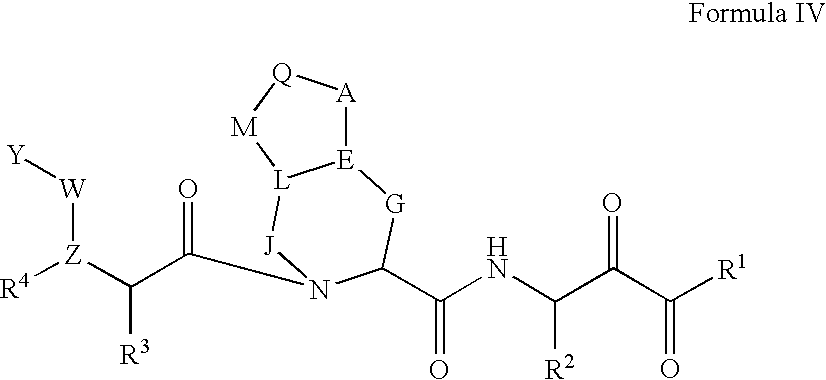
C(NC(C(C([R1])=O)=O)[R2])(=O)C1N(C(C([Z]([R4])[W][Y])[R3])=O)[J][L]2[E]([A][Q][M]2)[G]1
